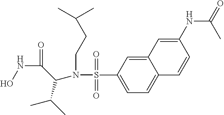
N(C(=O)C(C(C)C)N(S(C1=CC=C2C(=C1)C=C(NC(C)=O)C=C2)(=O)=O)CCC(C)C)O
